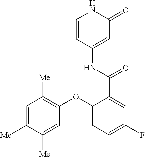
C1=CC(NC(C2=CC(F)=CC=C2OC2=C([Me])C=C([Me])C([Me])=C2)=O)=CC(=O)N1
